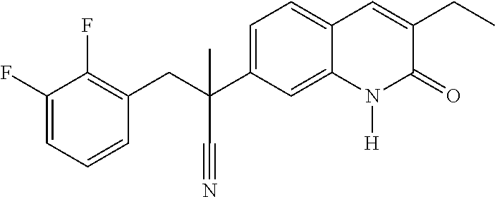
C(C1=C(F)C(F)=CC=C1)C(C#N)(C1=CC=C2C(=C1)N([H])C(=O)C(CC)=C2)C
